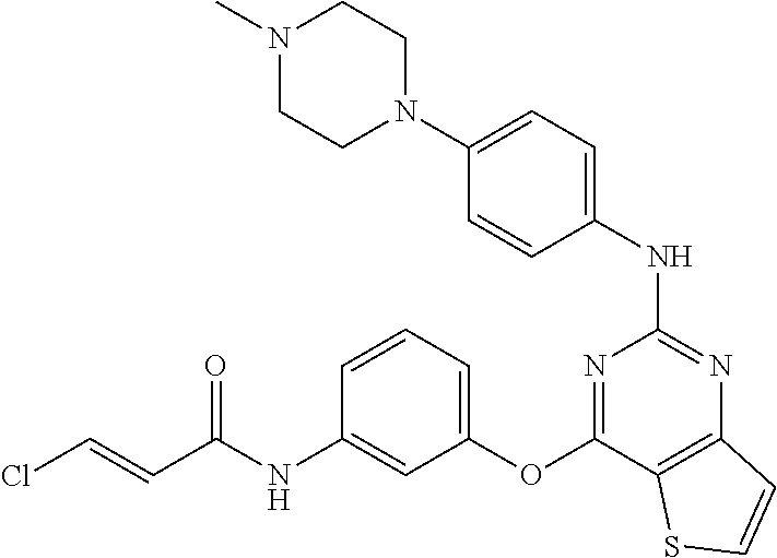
N1(C)CCN(C2=CC=C(NC3=NC4=C(C(OC5=CC=CC(NC(C=CCl)=O)=C5)=N3)SC=C4)C=C2)CC1
